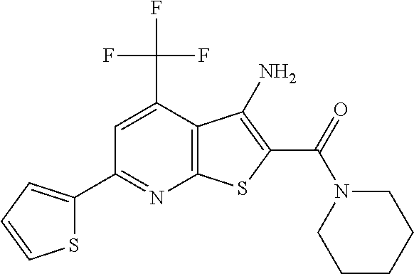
C1(C2=CC=CS2)=NC2=C(C(C(F)(F)F)=C1)C(N)=C(C(=O)N1CCCCC1)S2
